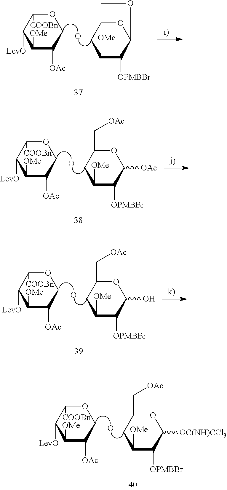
O1C([COOBn])C([LevO])C([OMe])C([OAc])C1.O.C1C([OMe])C([OPMBBr])C([OC(NH)CCl3])OC1C[OAc].O1C([COOBn])C([LevO])C([OMe])C([OAc])C1.O.C1C([OMe])C([OPMBBr])C2OC1CO2.O1C([COOBn])C([LevO])C([OMe])C([OAc])C1.O.C1C([OMe])C([OPMBBr])C(O)OC1C[OAc].O1C([COOBn])C([LevO])C([OMe])C([OAc])C1.O.C1C([OMe])C([OPMBBr])C([OAc])OC1C[OAc]
